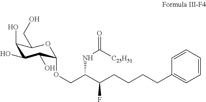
C1(O)C(O)C(O)C(OCC(C(CCCCC2=CC=CC=C2)F)NC(=O)[C25H51])OC1CO
